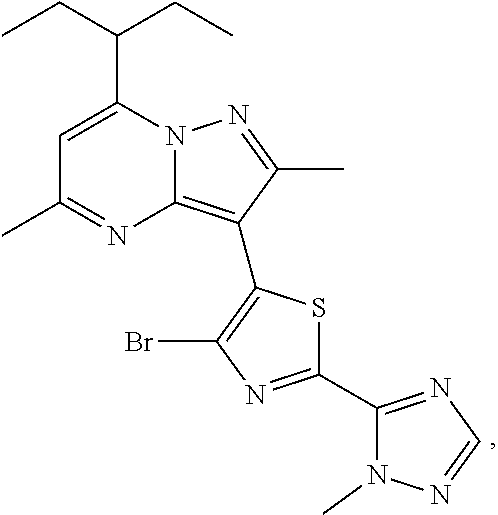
C(C1=CC(C)=NC2=C(C3=C(Br)N=C(C4=NC=NN4C)S3)C(C)=NN12)(CC)CC
